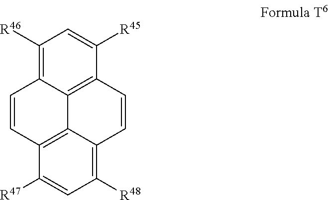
C12=C3C([R45])=CC([R46])=C1C=CC1=C2C(=C([R48])C=C1[R47])C=C3
